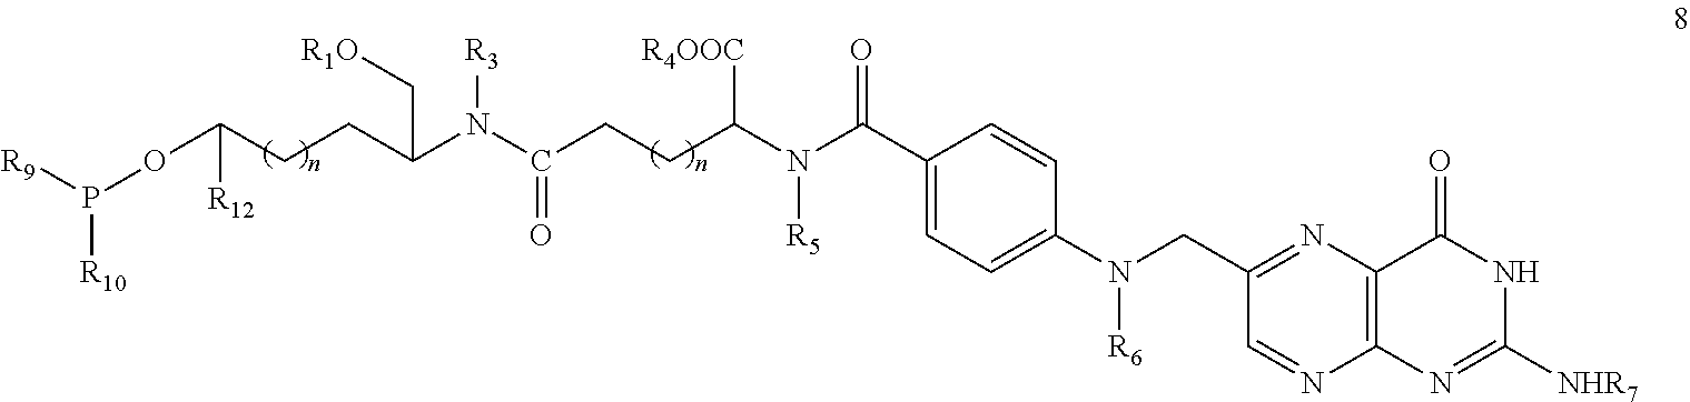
C(C1=CC=C(N(CC2=NC3=C(N=C2)N=C([NHR7])NC3=O)[R6])C=C1)(=O)N([R5])C([R4OOC])CCC(N(C(C[R1O])CCC(OP([R10])[R9])[R12])[R3])=O
